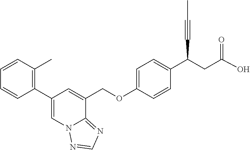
C1(C2=CN3C(=NC=N3)C(COC3=CC=C(C(C#CC)CC(O)=O)C=C3)=C2)=C(C)C=CC=C1
